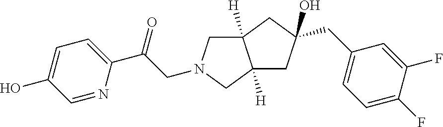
C(C(=O)C1=CC=C(O)C=N1)N1CC2([H])C([H])(C1)CC(CC1=CC=C(F)C(F)=C1)(O)C2
